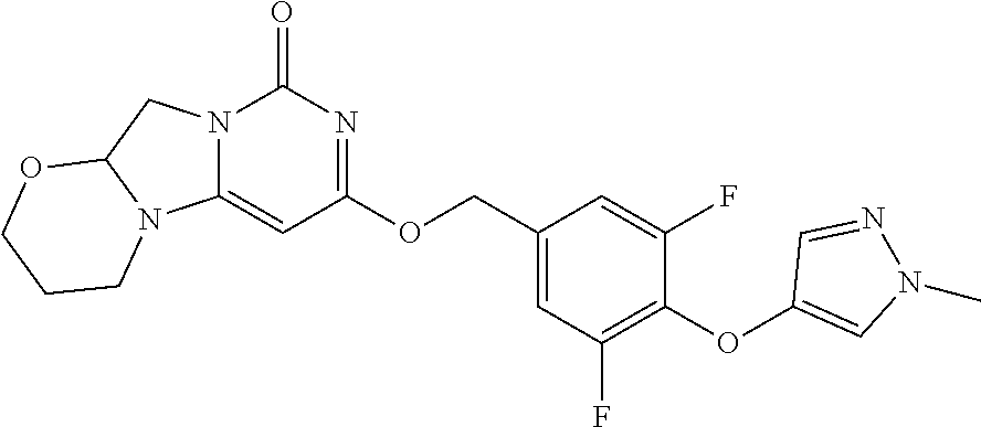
N12C(=CC(OCC3=CC(F)=C(OC4=CN(C)N=C4)C(F)=C3)=NC1=O)N1C(C2)OCCC1
